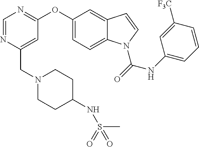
O(C1=CC=C2C(=C1)C=CN2C(=O)NC1=CC=CC([F3C])=C1)C1=NC=NC(CN2CCC(NS(C)(=O)=O)CC2)=C1
